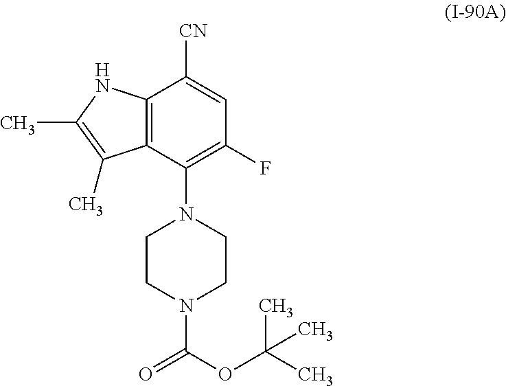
C12=C(C(N3CCN(C(OC(C)(C)C)=O)CC3)=C(F)C=C1[CN])C(C)=C(C)N2
